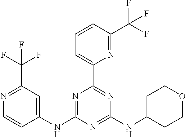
C1(NC2=NC(C3=CC=CC(C(F)(F)F)=N3)=NC(NC3CCOCC3)=N2)=CC(C(F)(F)F)=NC=C1
